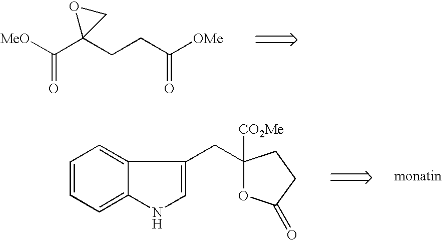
[MeO]C(C1(CCC([OMe])=O)CO1)=O.C1=CC=C2C(=C1)C(CC1([CO2Me])OC(=O)CC1)=CN2
